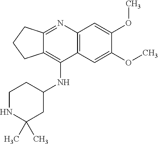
C12=C(C=C(OC)C(OC)=C1)C(NC1CCNC(C)(C)C1)=C1C(=N2)CCC1
